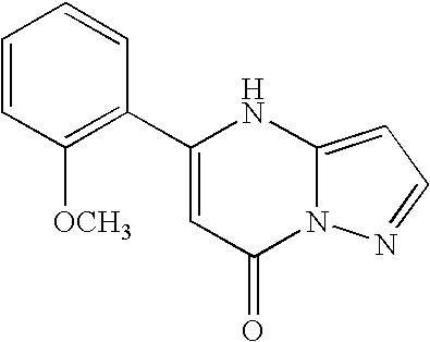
C1(C2=C([OCH3])C=CC=C2)=CC(=O)N2C(=CC=N2)N1
